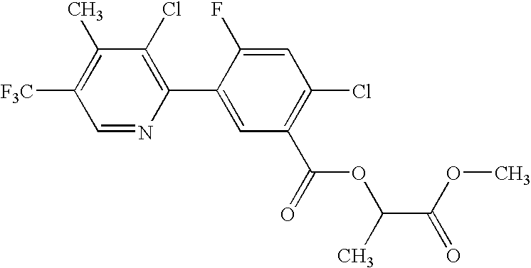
C1(Cl)=C(C2=CC(C(=O)OC(C)C(OC)=O)=C(Cl)C=C2F)N=CC([F3C])=C1C
